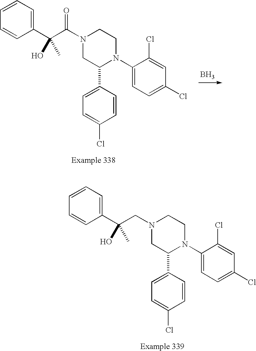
C1=CC=C(C(CN2CC(C3=CC=C(Cl)C=C3)N(C3=CC=C(Cl)C=C3Cl)CC2)(O)C)C=C1.C1=CC=C(C(C(N2CC(C3=CC=C(Cl)C=C3)N(C3=CC=C(Cl)C=C3Cl)CC2)=O)(O)C)C=C1.B
